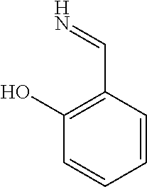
C1(O)=C(C=N)C=CC=C1
